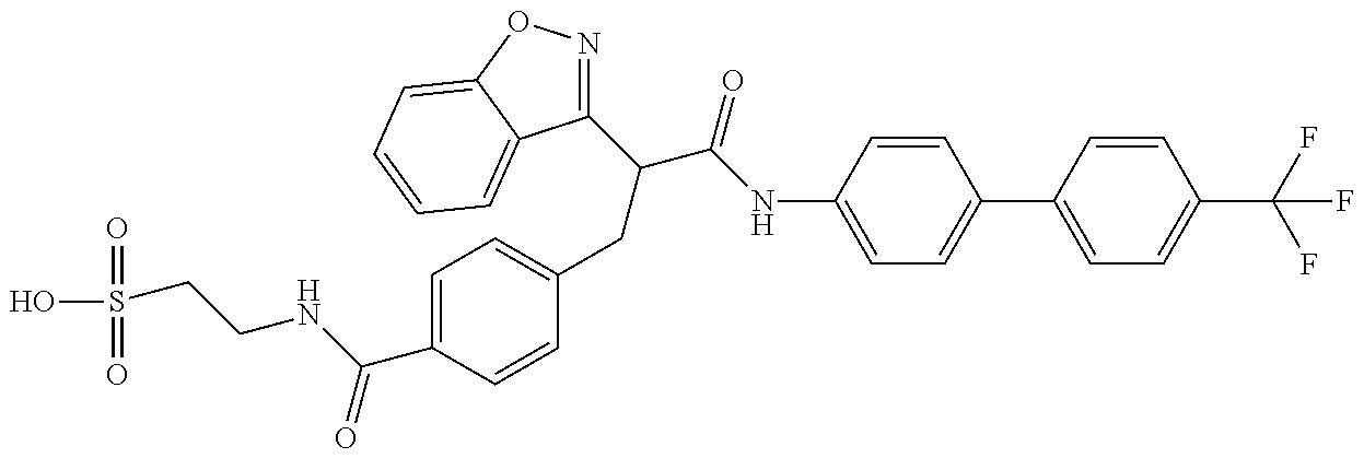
OS(=O)(=O)CCNC(C1=CC=C(CC(C(NC2=CC=C(C3=CC=C(C(F)(F)F)C=C3)C=C2)=O)C2=NOC3=CC=CC=C23)C=C1)=O
